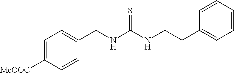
C1(CNC(NCCC2=CC=CC=C2)=S)=CC=C([MeOOC])C=C1
